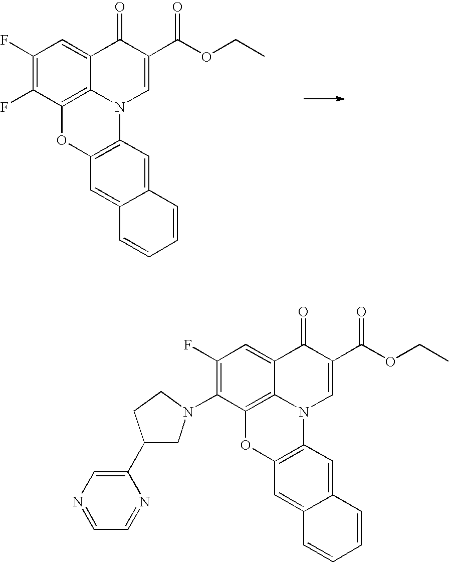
C1(F)=C(F)C2=C3C(=C1)C(=O)C(C(OCC)=O)=CN3C1=C(O2)C=C2C(=C1)C=CC=C2.C1(F)=C(N2CC(C3=CN=CC=N3)CC2)C2=C3C(=C1)C(=O)C(C(OCC)=O)=CN3C1=C(O2)C=C2C(=C1)C=CC=C2
